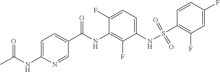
CC(NC1=CC=C(C(NC2=C(F)C(NS(C3=C(F)C=C(F)C=C3)(=O)=O)=CC=C2F)=O)C=N1)=O
